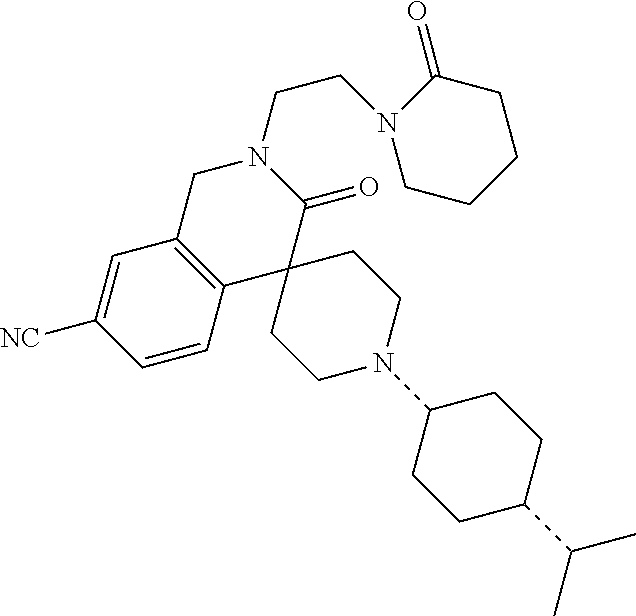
C1C2=C(C3(C(=O)N1CCN1CCCCC1=O)CCN(C1CCC(C(C)C)CC1)CC3)C=CC([CN])=C2
